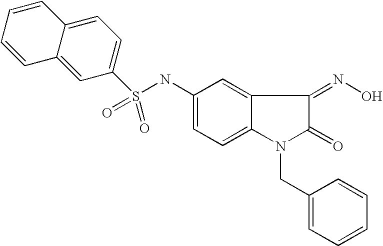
S(NC1=CC=C2C(=C1)C(=NO)C(=O)N2CC1=CC=CC=C1)(=O)(C1=CC=C2C(=C1)C=CC=C2)=O
